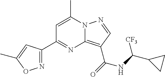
C1=C(C)N2C(=C(C(=O)NC(C3CC3)[CF3])C=N2)N=C1C1=NOC(C)=C1
